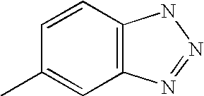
C1(C)=CC2=C(C=C1)NN=N2
